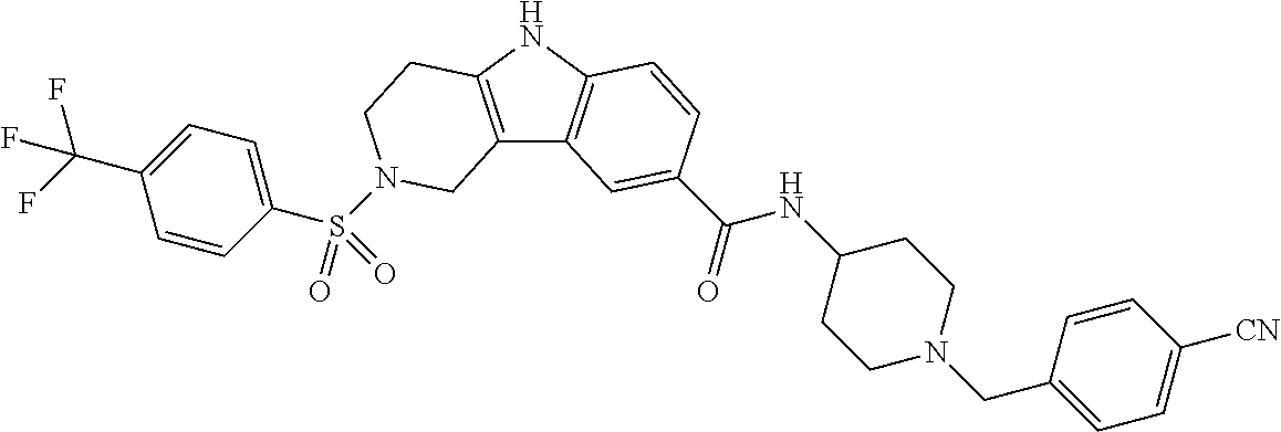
C1(S(N2CCC3=C(C4=C(N3)C=CC(C(=O)NC3CCN(CC5=CC=C([CN])C=C5)CC3)=C4)C2)(=O)=O)=CC=C(C(F)(F)F)C=C1
